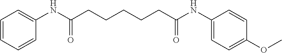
C1=CC=CC(NC(CCCCCC(NC2=CC=C(OC)C=C2)=O)=O)=C1
